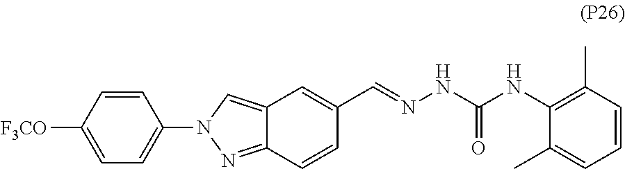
C12=CN(C3=CC=C([F3CO])C=C3)N=C1C=CC(C=NNC(NC1=C(C)C=CC=C1C)=O)=C2
